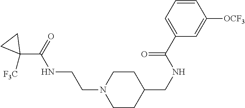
C1(C(=O)NCCN2CCC(CNC(C3=CC=CC([OCF3])=C3)=O)CC2)([F3C])CC1
